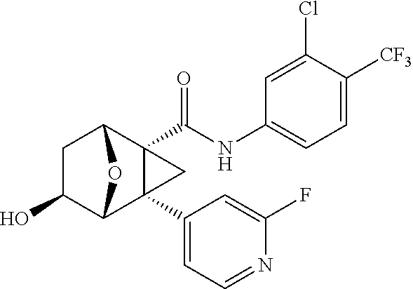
C1C(O)C2C3(C4=CC=NC(F)=C4)C(C(NC4=CC=C([CF3])C(Cl)=C4)=O)(C1O2)C3
